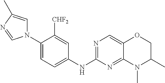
N1(C2=CC=C(NC3=NC=C4C(=N3)N(C)C(C)CO4)C=C2[CHF2])C=C(C)N=C1
